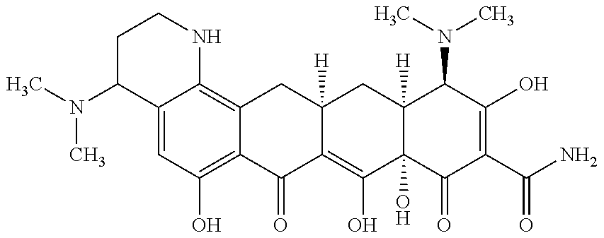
CN(C1C2=CC(O)=C3C(=C2NCC1)CC1([H])C(=C(O)C2(O)C([H])(C1)C(N(C)C)C(O)=C(C(N)=O)C2=O)C3=O)C
